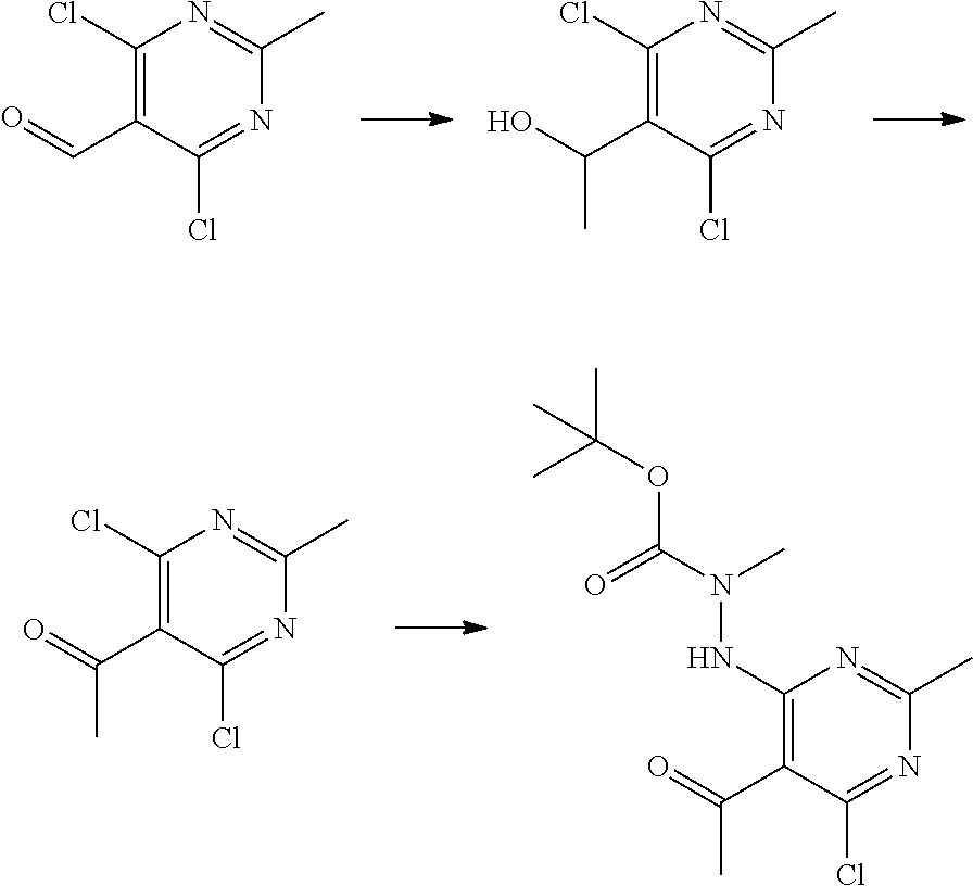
C1(Cl)=C(C=O)C(Cl)=NC(C)=N1.C1(Cl)=C(C(O)C)C(Cl)=NC(C)=N1.C1(Cl)=C(C(=O)C)C(Cl)=NC(C)=N1.C1(NN(C(=O)OC(C)(C)C)C)=C(C(=O)C)C(Cl)=NC(C)=N1
